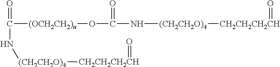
[(OCH2CH2)n](OC(N[(CH2CH2O)4][CH2CH2CH2CH]=O)=O)C(N[(CH2CH2O)4][CH2CH2CH2CH]=O)=O
